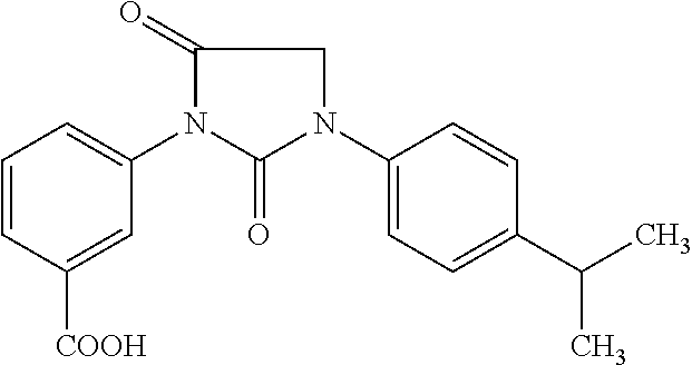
C1=CC([COOH])=CC(N2C(=O)N(C3=CC=C(C(C)C)C=C3)CC2=O)=C1
